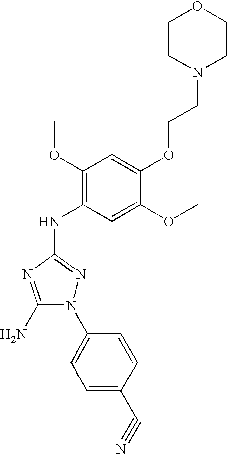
C1(N)=NC(NC2=C(OC)C=C(OCCN3CCOCC3)C(OC)=C2)=NN1C1=CC=C(C#N)C=C1
